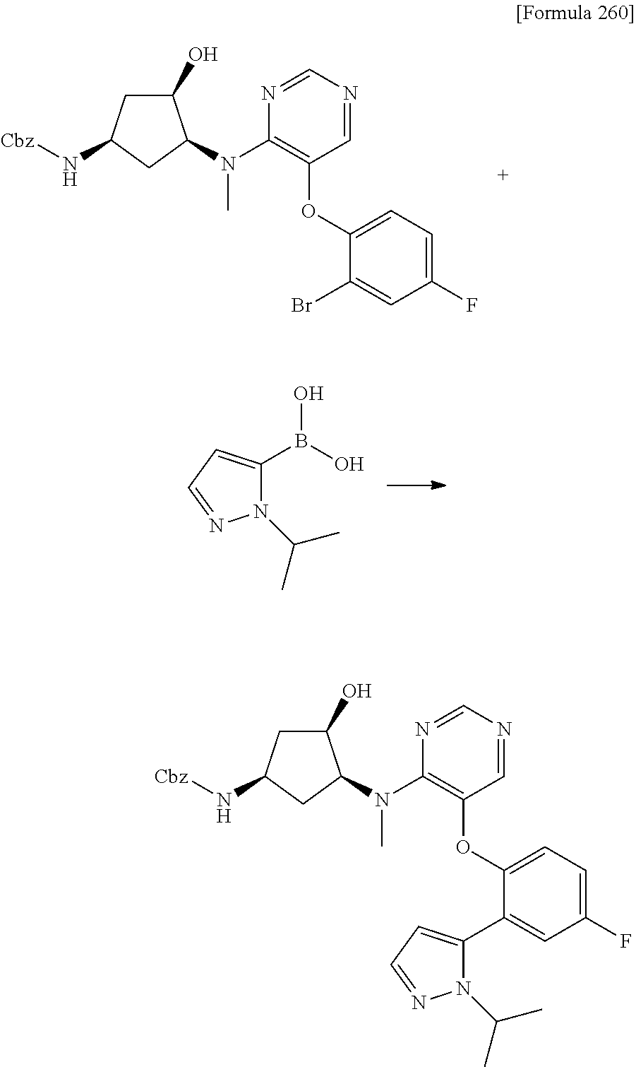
N1(C(C)C)C(B(O)O)=CC=N1.CN(C1=C(OC2=CC=C(F)C=C2Br)C=NC=N1)C1C(O)CC(N[Cbz])C1.CN(C1=C(OC2=CC=C(F)C=C2C2=CC=NN2C(C)C)C=NC=N1)C1C(O)CC(N[Cbz])C1
